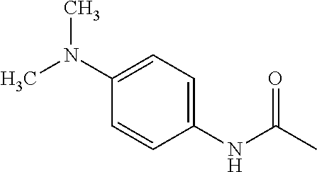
N(C(C)=O)C1=CC=C(N(C)C)C=C1
